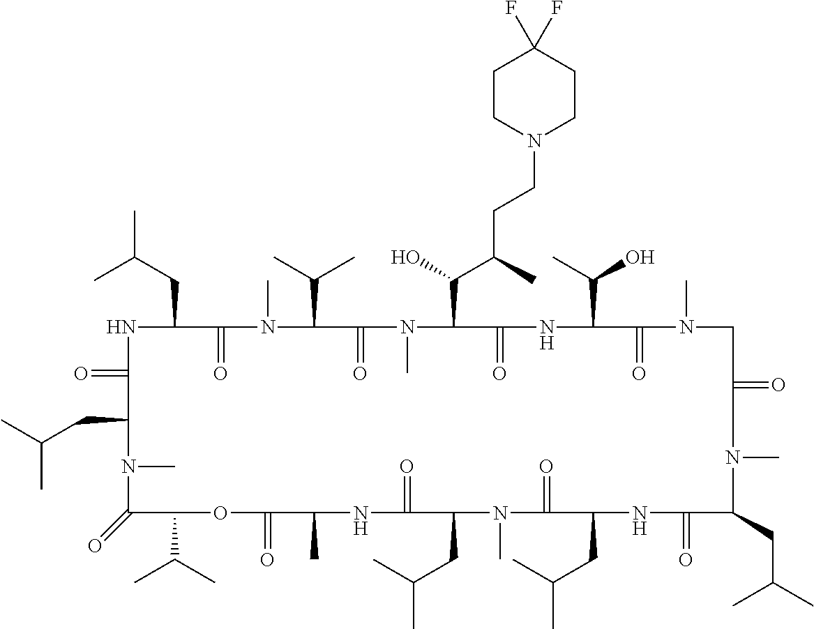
N1C(=O)C(CC(C)C)N(C)C(=O)C(C(C)C)OC(=O)C(C)NC(=O)C(CC(C)C)N(C)C(=O)C(CC(C)C)NC(=O)C(CC(C)C)N(C)C(=O)CN(C)C(=O)C(C(C)O)NC(=O)C(C(O)C(CCN2CCC(F)(F)CC2)C)N(C)C(=O)C(C(C)C)N(C)C(=O)C1CC(C)C
